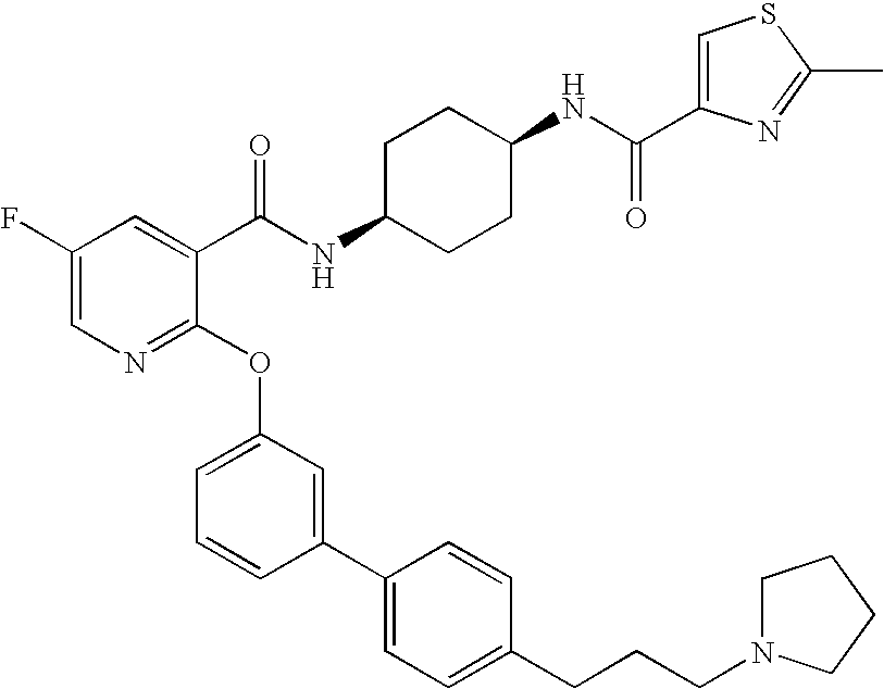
C(CC1=CC=C(C2=CC(OC3=NC=C(F)C=C3C(NC3CCC(NC(=O)C4=CSC(C)=N4)CC3)=O)=CC=C2)C=C1)CN1CCCC1
